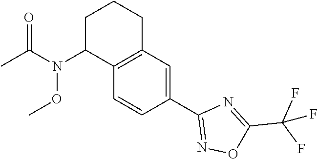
C1(N(OC)C(C)=O)C2=C(CCC1)C=C(C1=NOC(C(F)(F)F)=N1)C=C2
